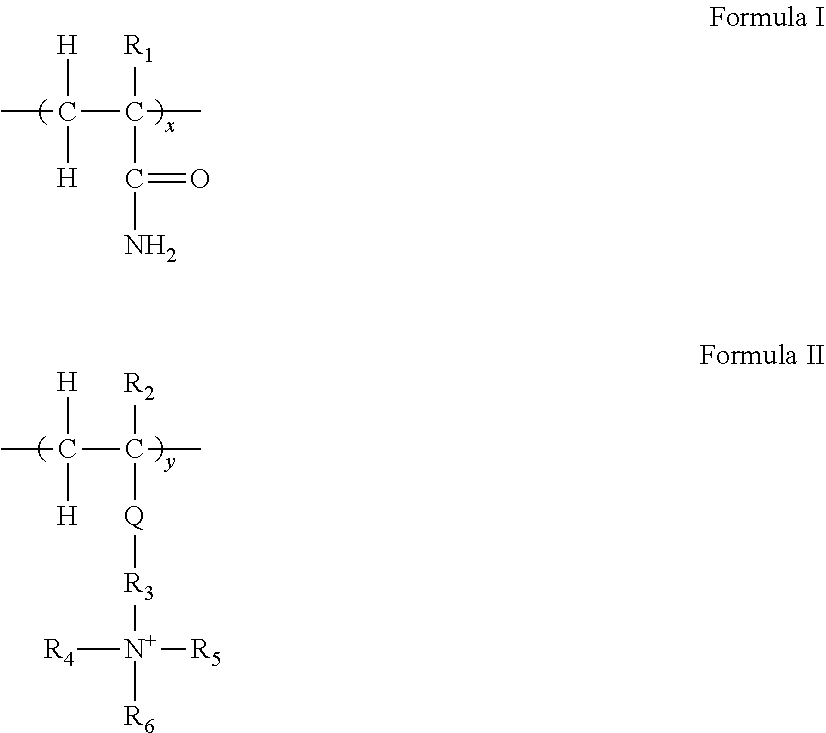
CC([H])([H])C([R1])(C(=O)N)C.CC([H])([H])C([R2])([Q][R3][N+]([R6])([R4])[R5])C
